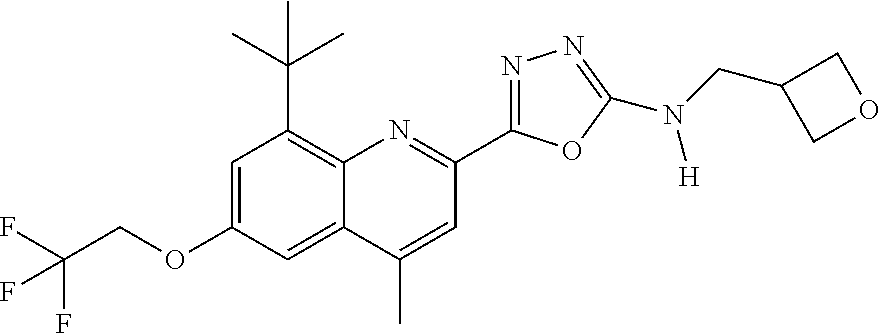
C1=C(OCC(F)(F)F)C=C2C(=C1C(C)(C)C)N=C(C1=NN=C(N(CC3COC3)[H])O1)C=C2C
